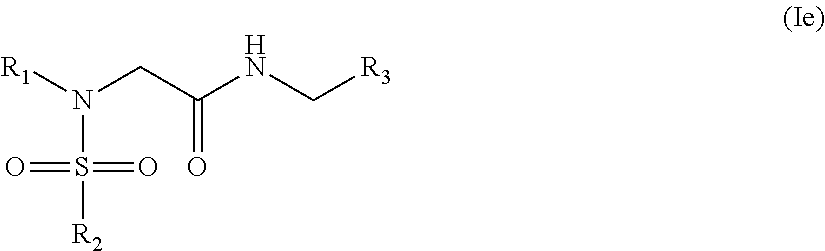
N(CC(NC[R3])=O)([R1])S([R2])(=O)=O
